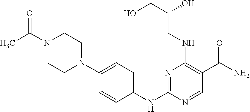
C1=CC(NC2=NC(NCC(CO)O)=C(C(N)=O)C=N2)=CC=C1N1CCN(C(=O)C)CC1
